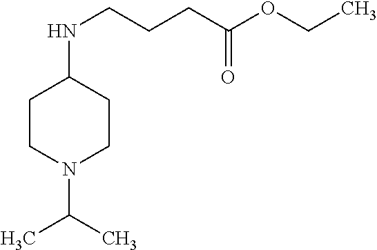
N(CCCC(OCC)=O)C1CCN(C(C)C)CC1
